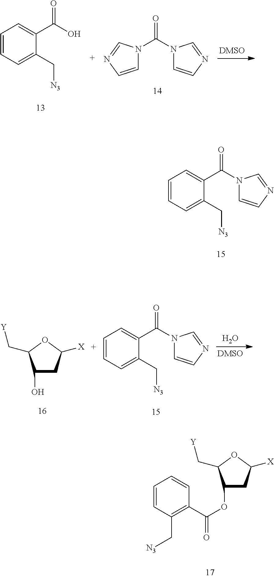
C1=CC=C(C[N3])C(C(O)=O)=C1.O=C(N1C=CN=C1)N1C=CN=C1.C1=CC=C(C[N3])C(C(=O)N2C=CN=C2)=C1.C1(O)CC([X])OC1C[Y].C1=CC=C(C[N3])C(C(=O)N2C=CN=C2)=C1.O.C1(OC(=O)C2=C(C[N3])C=CC=C2)CC([X])OC1C[Y]
